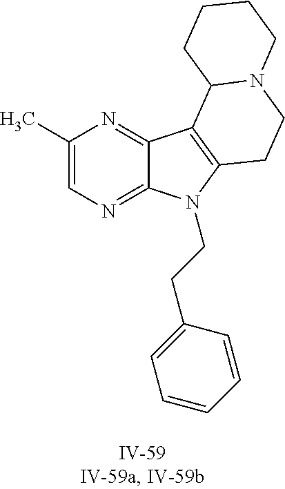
C1(C)=CN=C2C(=N1)C1=C(N2CCC2=CC=CC=C2)CCN2C1CCCC2
